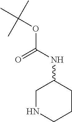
C1NCCCC1NC(OC(C)(C)C)=O
